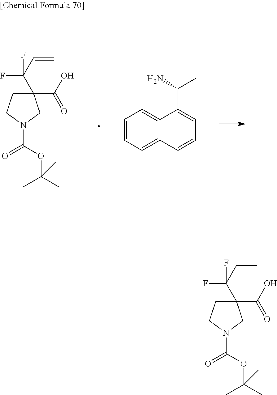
C1(C(O)=O)(C(C=C)(F)F)CCN(C(=O)OC(C)(C)C)C1.C1=CC=C2C(=C1)C(C(C)N)=CC=C2.C1(C(O)=O)(C(C=C)(F)F)CCN(C(=O)OC(C)(C)C)C1
